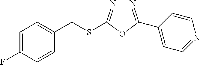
N1=C(C2=CC=NC=C2)OC(SCC2=CC=C(F)C=C2)=N1
